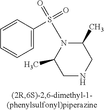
C1(C)N(S(C2=CC=CC=C2)(=O)=O)C(C)CNC1
